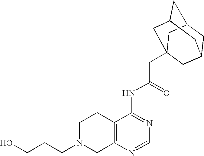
C1N(CCCO)CC2=C(C1)C(NC(CC13CC4CC(CC(C1)C4)C3)=O)=NC=N2
